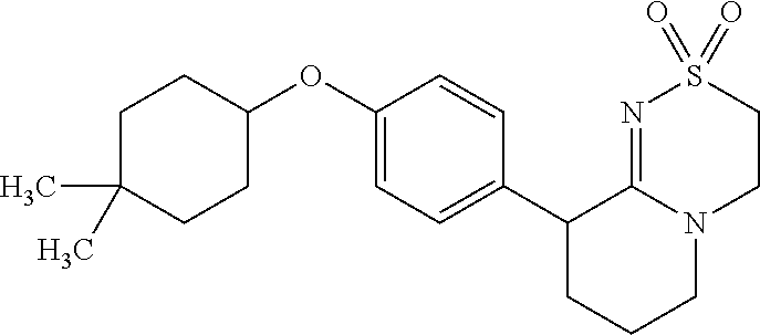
C1(C2CCCN3C2=NS(=O)(=O)CC3)=CC=C(OC2CCC(C)(C)CC2)C=C1
